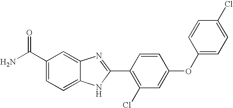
C1(C(N)=O)=CC=C2C(=C1)N=C(C1=C(Cl)C=C(OC3=CC=C(Cl)C=C3)C=C1)N2
